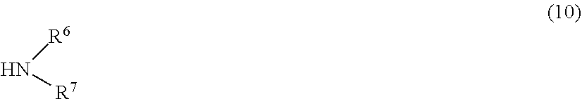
N([R7])[R6]
